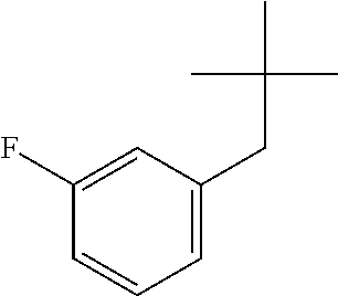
C1=C(CC(C)(C)C)C=C(F)C=C1
